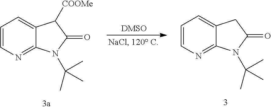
C1=CN=C2C(=C1)C([COOMe])C(=O)N2C(C)(C)C.C1=CN=C2C(=C1)CC(=O)N2C(C)(C)C
